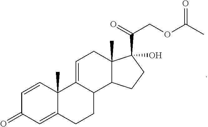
C1=CC2(C)C(=CC1=O)CCC1C2=CCC2(C)C1CCC2(C(=O)COC(=O)C)O
